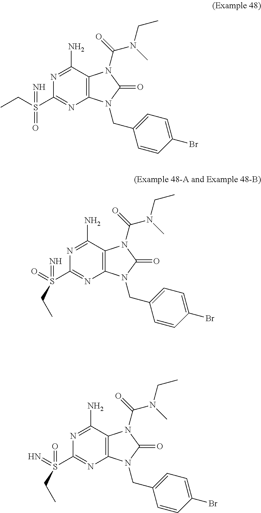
N1=C(N)C2=C(N=C1S(=N)(CC)=O)N(CC1=CC=C(Br)C=C1)C(=O)N2C(=O)N(C)CC.N1=C(N)C2=C(N=C1S(=N)(=O)CC)N(CC1=CC=C(Br)C=C1)C(=O)N2C(=O)N(C)CC.N1=C(N)C2=C(N=C1S(=O)(=N)CC)N(CC1=CC=C(Br)C=C1)C(=O)N2C(=O)N(C)CC
